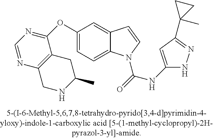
C1(OC2=NC=NC3=C2CC(C)NC3)=CC=C2C(=C1)C=CN2C(=O)NC1=CC(C2(C)CC2)=NN1
